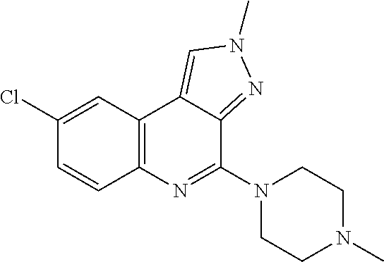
C1(Cl)=CC2=C(C=C1)N=C(N1CCN(C)CC1)C1=NN(C)C=C21
